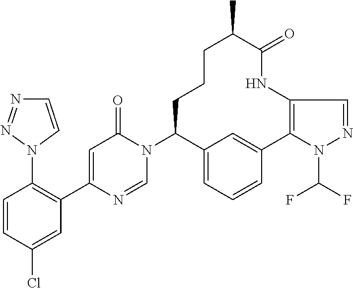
C1(N2C=NC(C3=C(N4C=CN=N4)C=CC(Cl)=C3)=CC2=O)C2=CC=CC(=C2)C2=C(NC(=O)C(C)CCC1)C=NN2C(F)F
